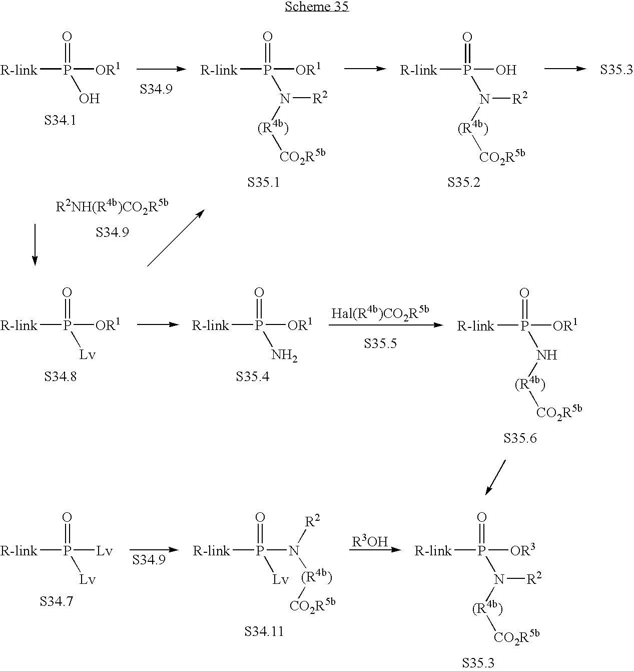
[R-link]P(=O)([OR1])O.[R-link]P(=O)([OR1])N([(R4b)][CO2R5b])[R2].[R-link]P(=O)(O)N([(R4b)][CO2R5b])[R2].[R-link]P([OR1])(=O)[Lv].[R-link]P([OR1])(=O)N.[R-link]P(=O)([OR1])N[(R4b)][CO2R5b].[R-link]P(=O)(N([R2])[(R4b)][CO2R5b])[Lv].[R-link]P([Lv])(=O)[Lv].[R-link]P(=O)([OR3])N([(R4b)][CO2R5b])[R2]
